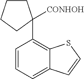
C1(C2([CONHOH])CCCC2)=C2C(=CC=C1)C=CS2
